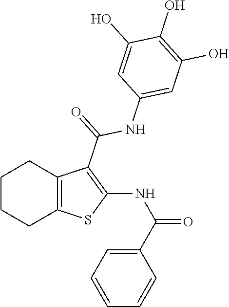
C1CCC2=C(C1)C(C(NC1=CC(O)=C(O)C(O)=C1)=O)=C(NC(C1=CC=CC=C1)=O)S2
